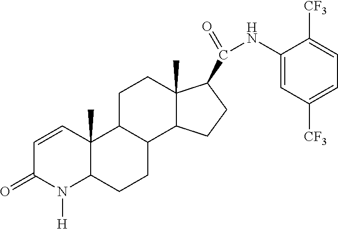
C1=CC2(C)C(N([H])C1=O)CCC1C2CCC2(C)C1CCC2C(=O)NC1=CC([CF3])=CC=C1[CF3]
